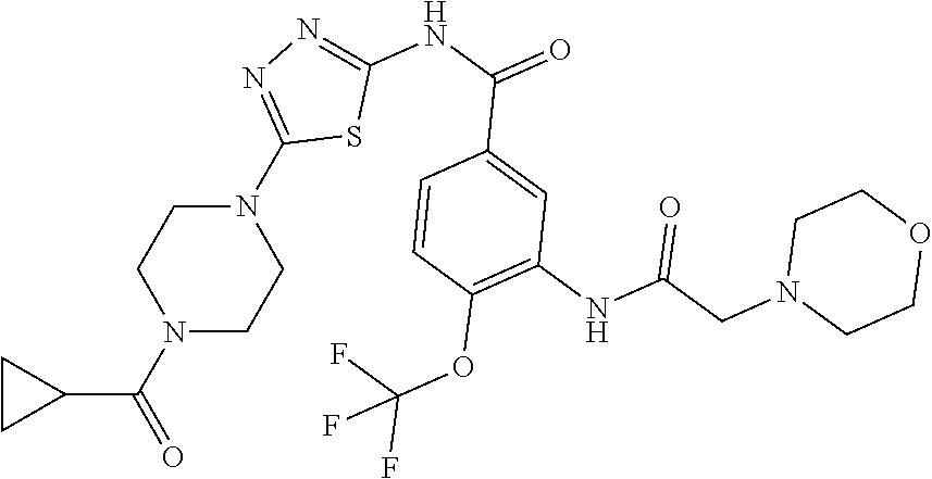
N(C1=NN=C(N2CCN(C(=O)C3CC3)CC2)S1)C(=O)C1=CC(NC(CN2CCOCC2)=O)=C(OC(F)(F)F)C=C1
